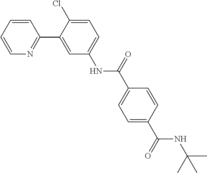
C1=CN=C(C2=CC(NC(C3=CC=C(C(NC(C)(C)C)=O)C=C3)=O)=CC=C2Cl)C=C1
